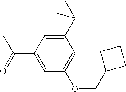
C1(C(C)(C)C)=CC(C(C)=O)=CC(OCC2CCC2)=C1
